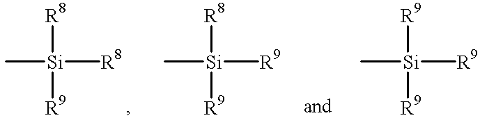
C[Si]([R8])([R9])[R8].C[Si]([R8])([R9])[R9].C[Si]([R9])([R9])[R9]
